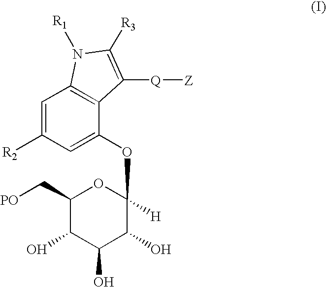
[Q](C1=C([R3])N([R1])C2=C1C(OC1([H])OC(C[PO])C(O)C(O)C1O)=CC([R2])=C2)[Z]
